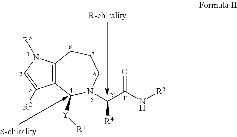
C12=C(C([Y][R1])N(C(C(N[R5])=O)[R4])CCC1)C([R2])=CN2[R3]
